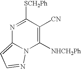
N1=C([SCH2Ph])C([CN])=C([NHCH2Ph])N2C1=CC=N2
